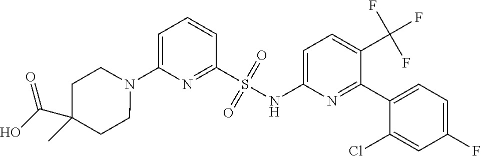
N1(C2=CC=CC(S(NC3=CC=C(C(F)(F)F)C(C4=CC=C(F)C=C4Cl)=N3)(=O)=O)=N2)CCC(C(=O)O)(C)CC1
